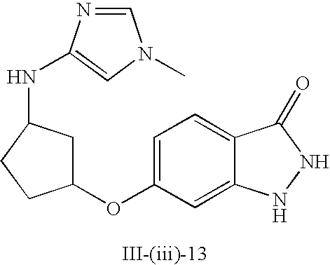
C1=C(OC2CC(NC3=CN(C)C=N3)CC2)C=C2C(=C1)C(=O)NN2
